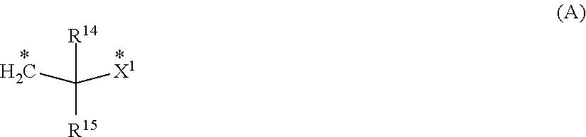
[R14]C([R15])(C)[X1]
